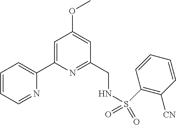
C1=CC=NC(C2=CC(OC)=CC(CNS(C3=C([CN])C=CC=C3)(=O)=O)=N2)=C1
